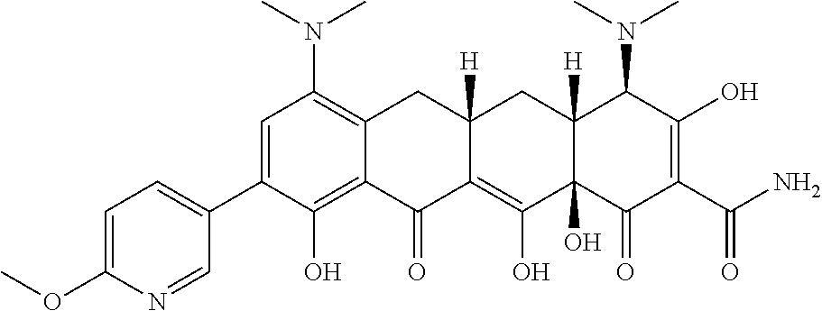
C1=C(C2=CC=C(OC)N=C2)C(O)=C2C(=C1N(C)C)CC1([H])C(=C(O)C3(O)C([H])(C1)C(N(C)C)C(O)=C(C(N)=O)C3=O)C2=O
